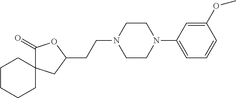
C1CCCC2(C1)C(=O)OC(CCN1CCN(C3=CC=CC(OC)=C3)CC1)C2
